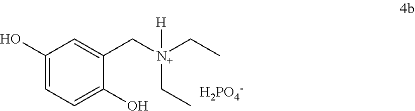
C1(O)=CC=C(O)C(C[N+](CC)(CC)[H])=C1.[H2PO4-]
